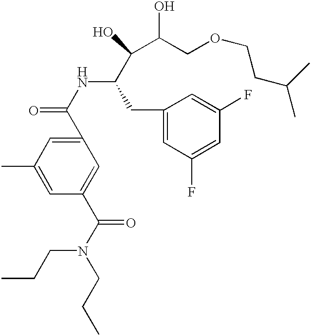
C1(C(NC(C(C(O)COCCC(C)C)O)CC2=CC(F)=CC(F)=C2)=O)=CC(C)=CC(C(N(CCC)CCC)=O)=C1
